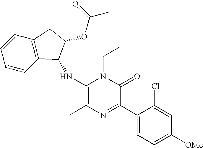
C1(NC2C3=C(C=CC=C3)CC2OC(C)=O)=C(C)N=C(C2=CC=C([OMe])C=C2Cl)C(=O)N1CC
